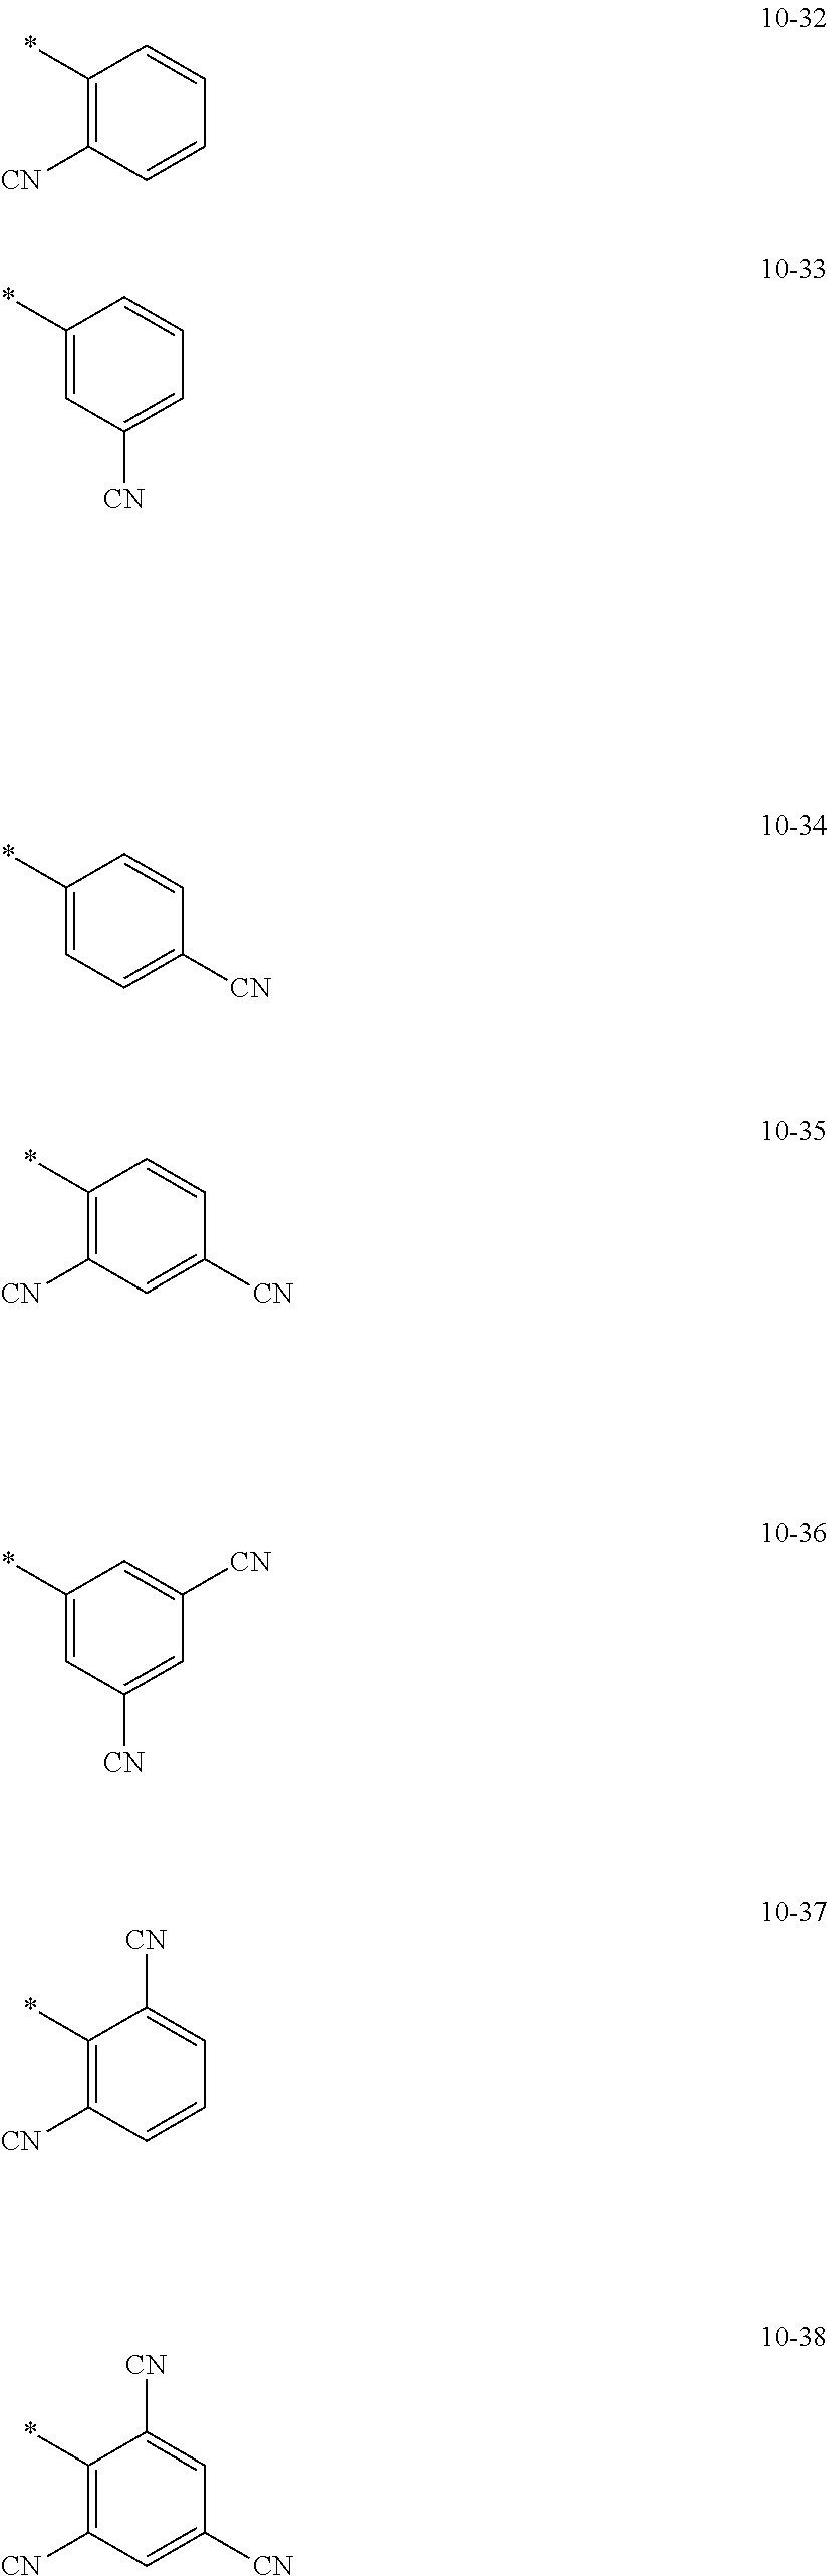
C1(*)=CC=C([CN])C=C1.C1(*)=C([CN])C=C([CN])C=C1.C1(*)=CC([CN])=CC([CN])=C1.C1(*)=C([CN])C=CC=C1[CN].C1(*)=C([CN])C=C([CN])C=C1[CN].C1(*)=C([CN])C=CC=C1.C1(*)=CC([CN])=CC=C1
